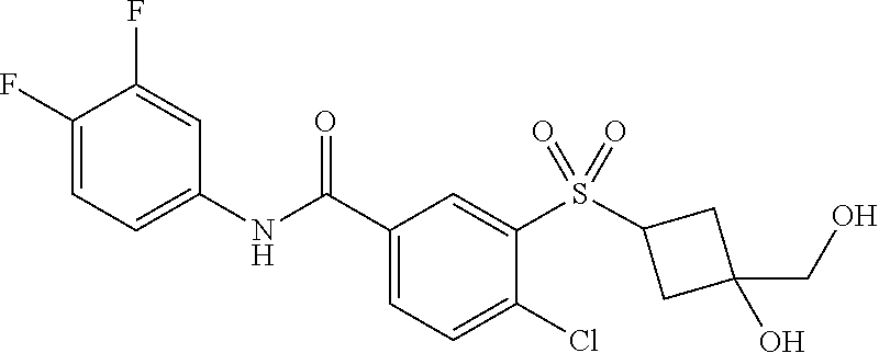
C1(F)=CC=C(NC(C2=CC=C(Cl)C(S(C3CC(CO)(O)C3)(=O)=O)=C2)=O)C=C1F
